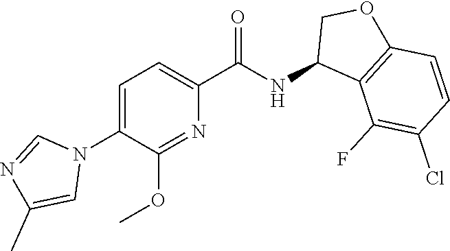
C1(N2C=NC(C)=C2)=CC=C(C(NC2C3=C(OC2)C=CC(Cl)=C3F)=O)N=C1OC
